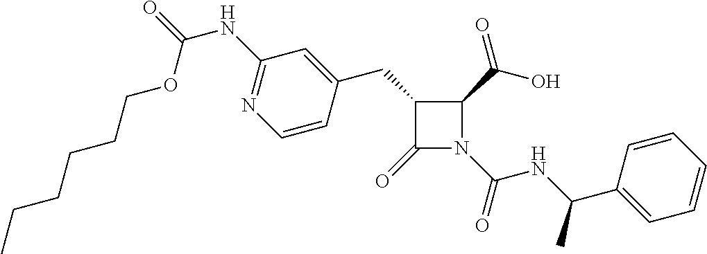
C1(CC2=CC(NC(OCCCCCC)=O)=NC=C2)C(=O)N(C(NC(C2=CC=CC=C2)C)=O)C1C(=O)O
